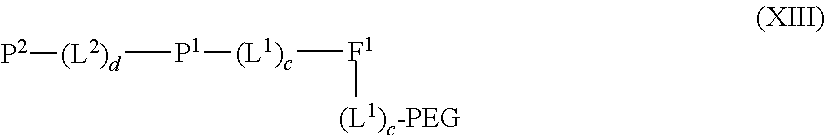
[F1]([(L1)c][P1][(L2)d][P2])[(L1)c-PEG]
